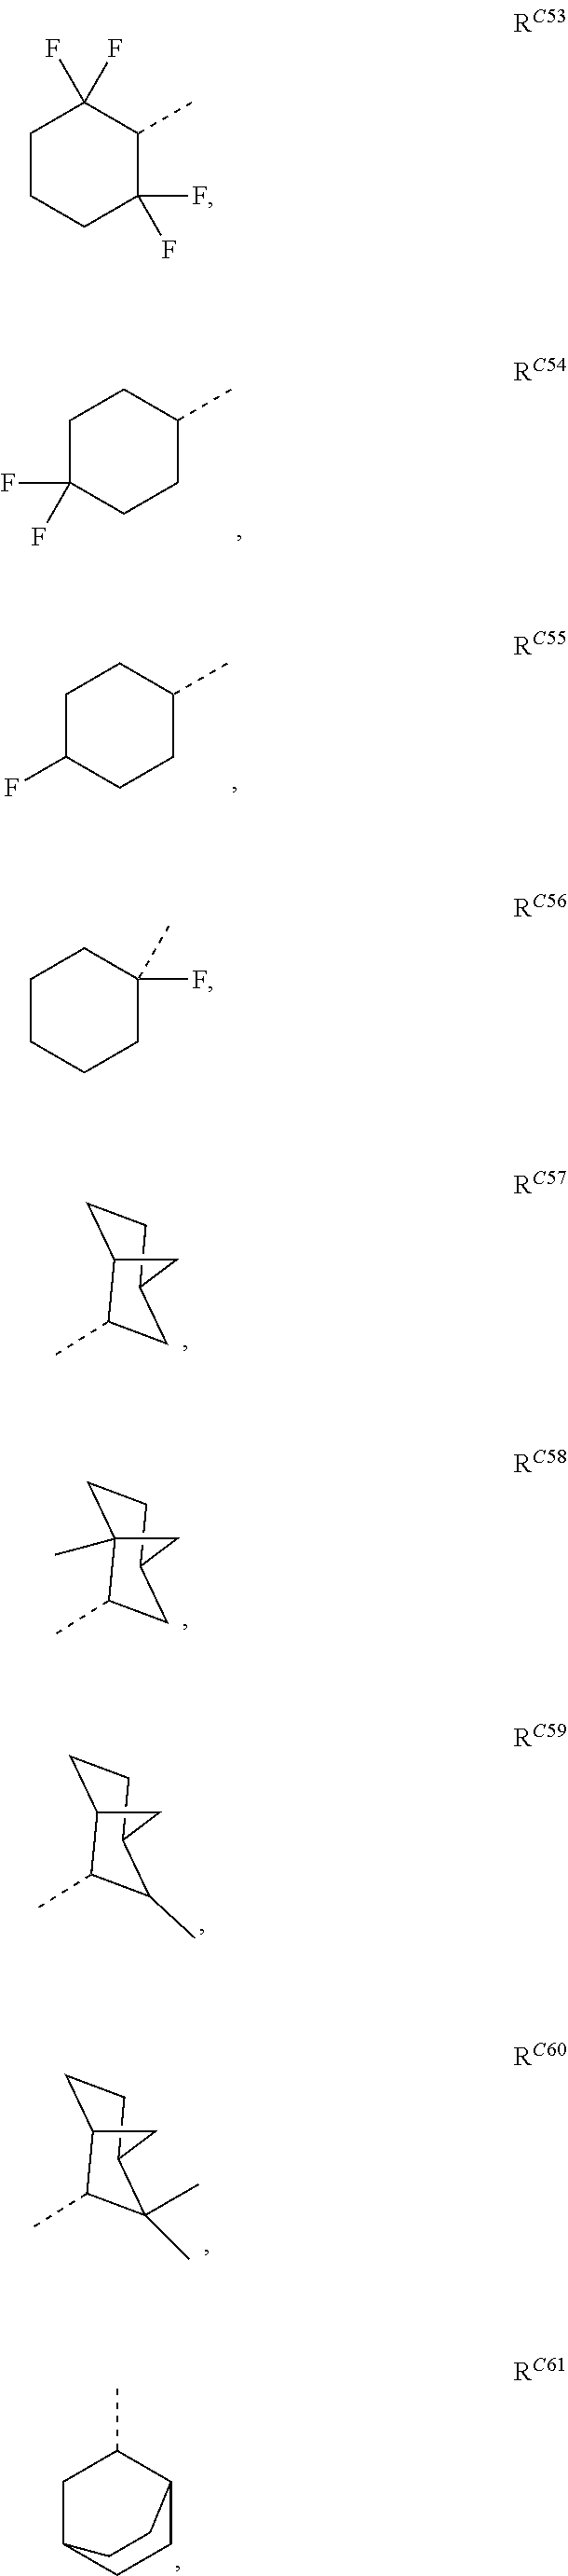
C1C(F)(F)CCC(C)C1.C1C(F)CCC(C)C1.C1CCCC(F)(C)C1.C1CC2C(C)CC1C2.C1CC2(C)C(C)CC1C2.C1CC2C(C)C(C)C1C2.C1CC2C(C)C(C)(C)C1C2.C1C2CCC(C1C)CC2.C1CCC(F)(F)C(C)C1(F)F
